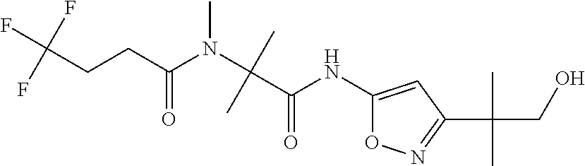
C(C)(C(=O)NC1=CC(C(CO)(C)C)=NO1)(N(C)C(CCC(F)(F)F)=O)C
